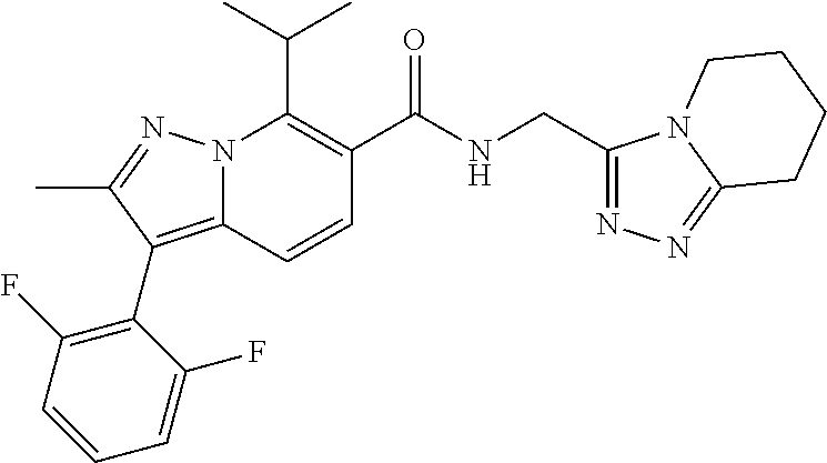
CC(C)C1=C(C(NCC2=NN=C3N2CCCC3)=O)C=CC2=C(C3=C(F)C=CC=C3F)C(C)=NN12
